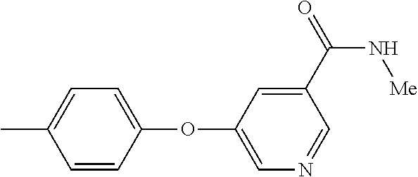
C1=C(C)C=CC(OC2=CN=CC(C(N[Me])=O)=C2)=C1
